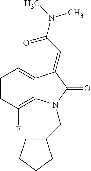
C1=C2C(=C(F)C=C1)N(CC1CCCC1)C(=O)C2=CC(=O)N(C)C
